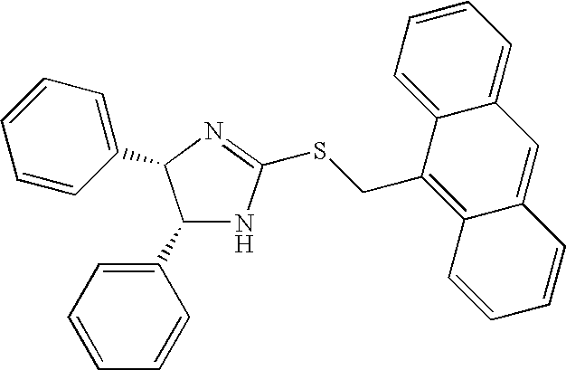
C1(C2=CC=CC=C2)NC(SCC2=C3C(=CC4=CC=CC=C24)C=CC=C3)=NC1C1=CC=CC=C1
